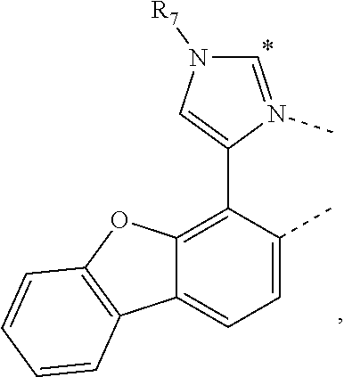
C12=CC=C(C)C(C3=CN([R7])C=N3C)=C1OC1=C2C=CC=C1
